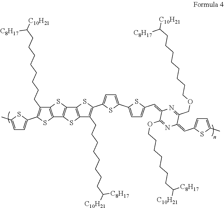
C1=C(C)SC(C2=C(CCCCCCCCC([C10H21])[C8H17])C3=C(S2)C2=C(S3)C3=C(S2)C(CCCCCCCCC([C10H21])[C8H17])=C(C2=CC=C(C4=CC=C(C=C5C(OCCCCCCCC([C10H21])[C8H17])=NC(=CC6=CC=C(C)S6)C(COCCCCCCCCC([C10H21])[C8H17])=N5)S4)S2)S3)=C1
